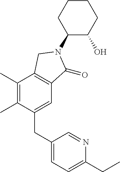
C1(N2C(=O)C3=C(C(C)=C(C)C(CC4=CC=C(CC)N=C4)=C3)C2)C(O)CCCC1
